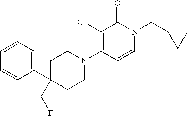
C1C(C2=CC=CC=C2)(CF)CCN(C2=C(Cl)C(=O)N(CC3CC3)C=C2)C1
